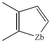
C1(C)=C(C)[Zb]C=C1
